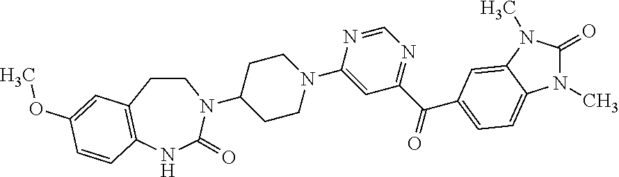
C1C(N2CCC3=C(NC2=O)C=CC(OC)=C3)CCN(C2=CC(C(=O)C3=CC=C4C(=C3)N(C)C(=O)N4C)=NC=N2)C1
